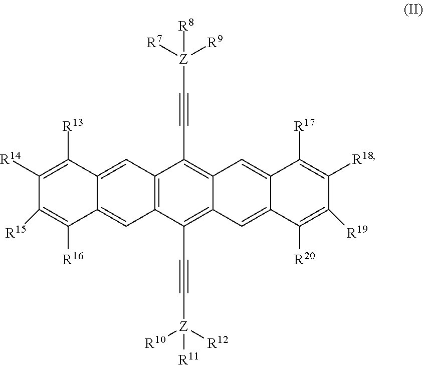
C12=C(C(C#C[Z]([R10])([R12])[R11])=C3C(=C1C#C[Z]([R9])([R7])[R8])C=C1C(=C3)C([R20])=C([R19])C([R18])=C1[R17])C=C1C(=C2)C([R13])=C([R14])C([R15])=C1[R16]
